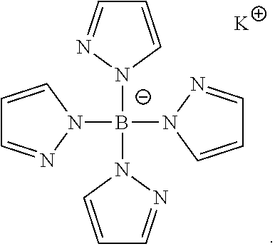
[N-]1(B(N2N=CC=C2)(N2C=CC=N2)N2N=CC=C2)C=CC=N1.[K]
